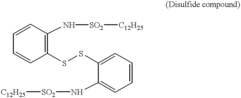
C1=CC(N[SO2][C12H25])=C(SSC2=CC=CC=C2N[SO2][C12H25])C=C1
